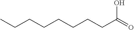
C(CCCCCCC(=O)O)C
